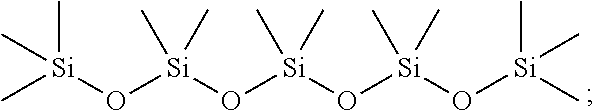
O([Si](O[Si](C)(C)C)(C)C)[Si](O[Si](O[Si](C)(C)C)(C)C)(C)C
